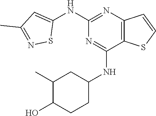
C1(NC2=CC(C)=NS2)=NC2=C(C(NC3CC(C)C(O)CC3)=N1)SC=C2
